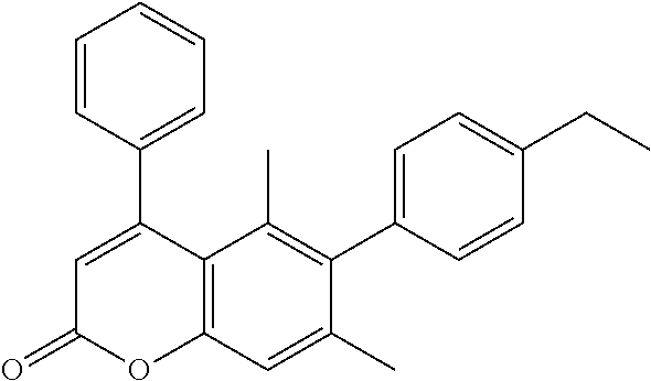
C1(C2=CC(=O)OC3=C2C(C)=C(C2=CC=C(CC)C=C2)C(C)=C3)=CC=CC=C1
